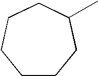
C1CCC(C)CCC1
